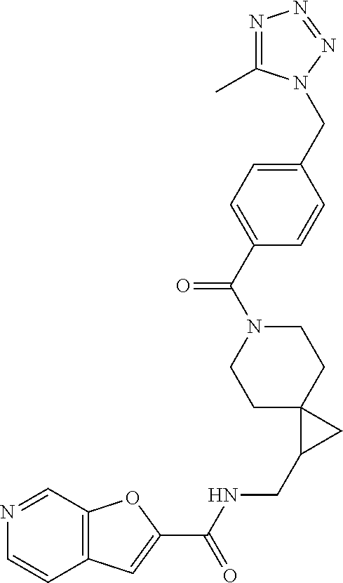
C12=C(C=NC=C1)OC(C(NCC1CC13CCN(C(C1=CC=C(CN4C(C)=NN=N4)C=C1)=O)CC3)=O)=C2
